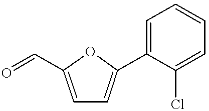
C1=C(C=O)OC(C2=CC=CC=C2Cl)=C1
